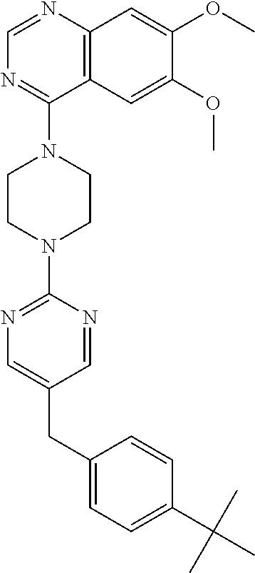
C12=C(N=CN=C1N1CCN(C3=NC=C(CC4=CC=C(C(C)(C)C)C=C4)C=N3)CC1)C=C(OC)C(OC)=C2
